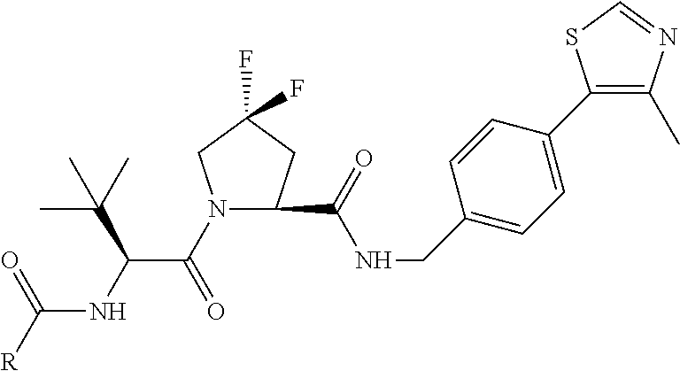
N1(C(C(NC([R])=O)C(C)(C)C)=O)CC(F)(F)CC1C(NCC1=CC=C(C2=C(C)N=CS2)C=C1)=O
